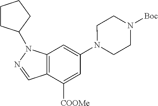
[COOMe]C1=CC(N2CCN([Boc])CC2)=CC2=C1C=NN2C1CCCC1
